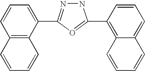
C12=C(C(C3=NNC(C4=C5C(=CC=C4)C=CC=C5)=O3)=CC=C1)C=CC=C2
